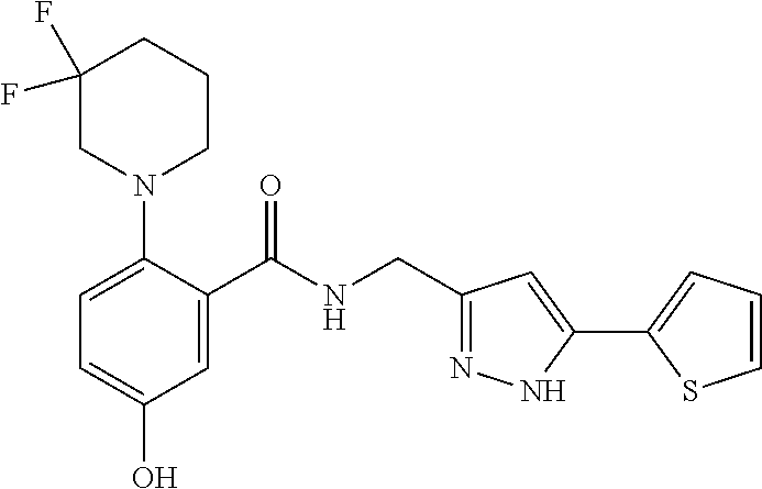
C1=C(N2CC(F)(F)CCC2)C(C(NCC2=NNC(C3=CC=CS3)=C2)=O)=CC(O)=C1
